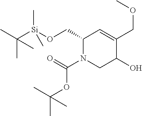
C1(CO[Si](C(C)(C)C)(C)C)N(C(OC(C)(C)C)=O)CC(O)C(COC)=C1
